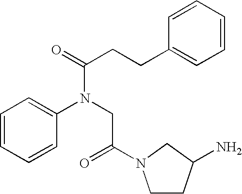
C1=CC=CC(N(CC(=O)N2CCC(N)C2)C(CCC2=CC=CC=C2)=O)=C1
